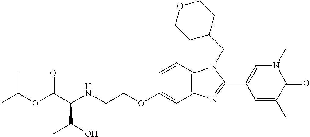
C1=CC2=C(C=C1OCCNC(C(OC(C)C)=O)C(O)C)N=C(C1=CN(C)C(=O)C(C)=C1)N2CC1CCOCC1
